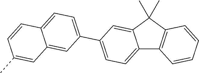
C12=CC=C(C3=CC=C4C(=C3)C=C(C)C=C4)C=C1C(C)(C)C1=C2C=CC=C1
